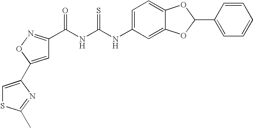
C1=C(C2=CSC(C)=N2)ON=C1C(NC(NC1=CC=C2C(=C1)OC(C1=CC=CC=C1)O2)=S)=O
